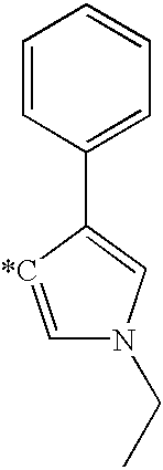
C1=CC(C2=CN(CC)C=[*C]2)=CC=C1
